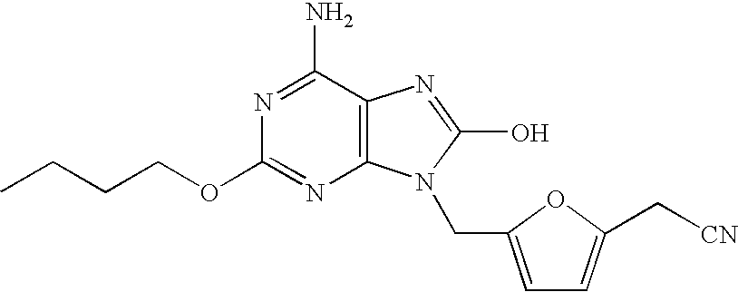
CCCCOC1=NC2=C(C(N)=N1)N=C(O)N2CC1=CC=C(C[CN])O1
